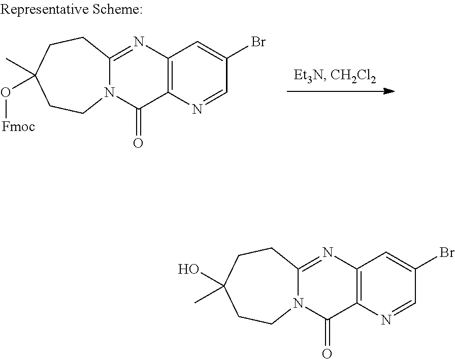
C12=C(N=C3N(C1=O)CCC(C)(O[Fmoc])CC3)C=C(Br)C=N2.C12=C(N=C3N(C1=O)CCC(O)(C)CC3)C=C(Br)C=N2
